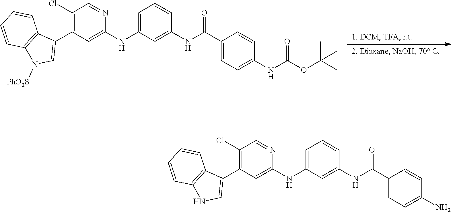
C1=C(NC2=CC(C3=CN([PhO2S])C4=C3C=CC=C4)=C(Cl)C=N2)C=C(NC(C2=CC=C(NC(OC(C)(C)C)=O)C=C2)=O)C=C1.C1=C(NC2=CC(C3=CNC4=C3C=CC=C4)=C(Cl)C=N2)C=C(NC(C2=CC=C(N)C=C2)=O)C=C1
